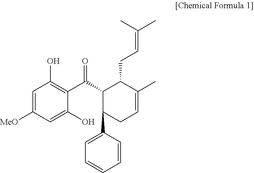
C1=C([MeO])C=C(O)C(C(=O)C2C(C3=CC=CC=C3)CC=C(C)C2CC=C(C)C)=C1O
